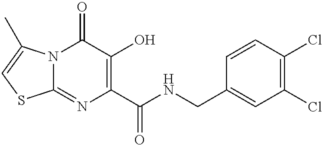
C12=NC(C(NCC3=CC(Cl)=C(Cl)C=C3)=O)=C(O)C(=O)N1C(C)=CS2
